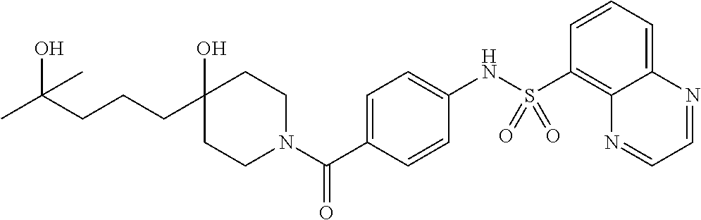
C1CN(C(C2=CC=C(NS(C3=C4C(=CC=C3)N=CC=N4)(=O)=O)C=C2)=O)CCC1(O)CCCC(C)(O)C
